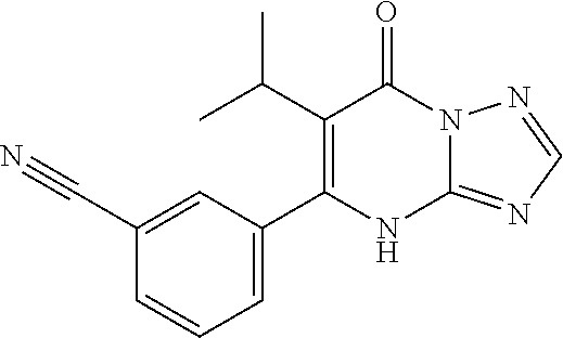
C12=NC=NN1C(=O)C(C(C)C)=C(C1=CC=CC(C#N)=C1)N2
